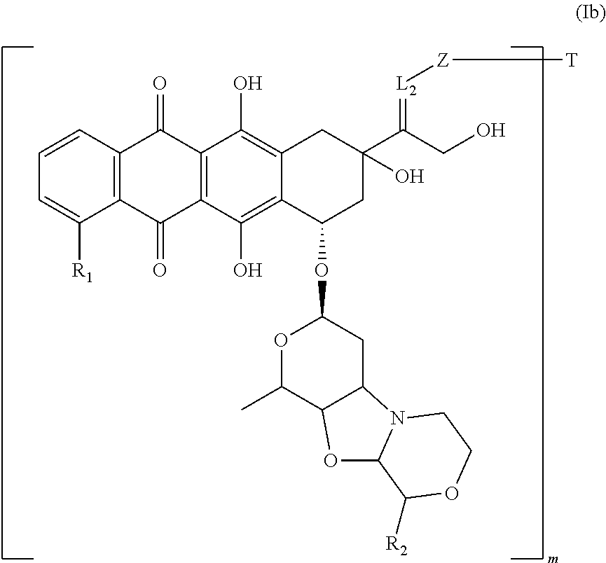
C12=C(C=CC=C1[R1])C(=O)C1=C(C2=O)C(O)=C2C(=C1O)CC(C(CO)=[L2][Z][T])(O)CC2OC1OC(C)C2C(C1)N1C(O2)C([R2])OCC1
